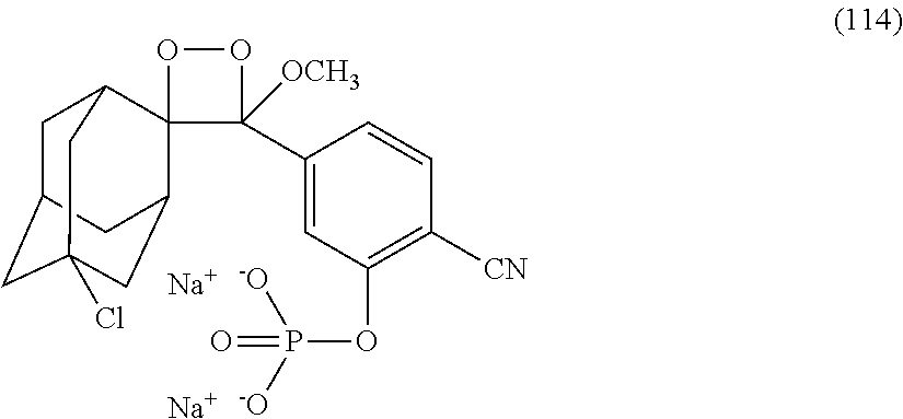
[Na].[Na].O(P(=O)([-O])[-O])C1=C([CN])C=CC(C2([OCH3])OOC23C2CC4(Cl)CC(CC3C4)C2)=C1
